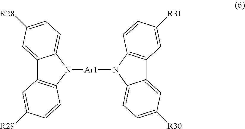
C12=CC([R28])=CC=C1N([Ar1]N1C3=CC=C([R30])C=C3C3=C1C=CC([R31])=C3)C1=C2C=C([R29])C=C1
